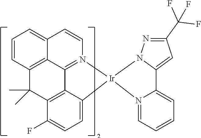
C1=CC2=CC=CC3=C2C2=N1[Ir]1(C4=CC=C(F)C(=C24)C3(C)C)N2=CC=CC=C2C2=CC(C(F)(F)F)=NN12
